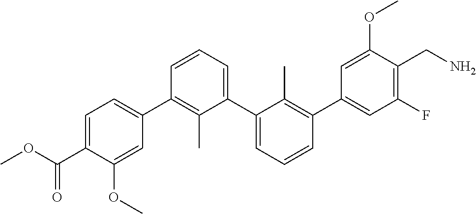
C1=C(C(OC)=O)C(OC)=CC(C2=C(C)C(C3=CC=CC(C4=CC(F)=C(CN)C(OC)=C4)=C3C)=CC=C2)=C1
